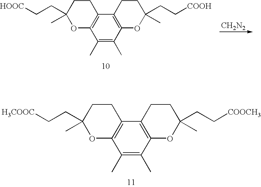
[CH2N2].C12=C(C(C)=C(C)C3=C1CCC(C)(CC[HOOC])O3)OC(C)(CC[COOH])CC2.C12=C(C(C)=C(C)C3=C1CCC(C)(CC[H3COOC])O3)OC(CC[COOCH3])(C)CC2
